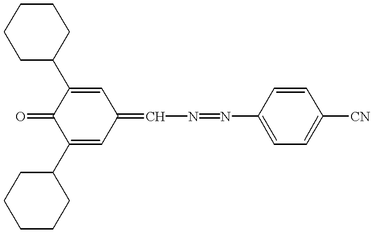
C1(C2CCCCC2)=CC(=CN=NC2=CC=C([CN])C=C2)C=C(C2CCCCC2)C1=O
